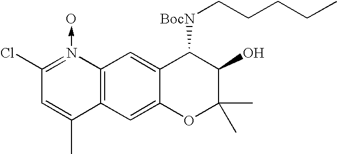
C12=C(C=C3C(=C1)C([BocN]CCCCC)C(O)C(C)(C)O3)C(C)=CC(Cl)=N2->O
